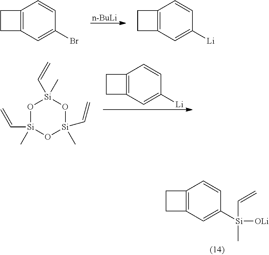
C12=C(C=C([Si]([OLi])(C=C)C)C=C1)CC2.[n-BuLi].C12=C(C=C(Br)C=C1)CC2.C12=C(C=C([Li])C=C1)CC2.C12=C(C=C([Li])C=C1)CC2.O1[Si](C=C)(C)O[Si](C)(C=C)O[Si]1(C=C)C
